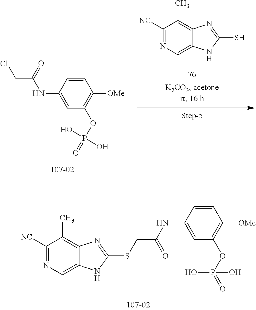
C1([NC])=NC=C2C(=C1C)N=C(S)N2.C1=CC(NC(CCl)=O)=CC(OP(=O)(O)O)=C1[OMe].C1([NC])=NC=C2C(=C1C)N=C(SCC(NC1=CC(OP(=O)(O)O)=C([OMe])C=C1)=O)N2
